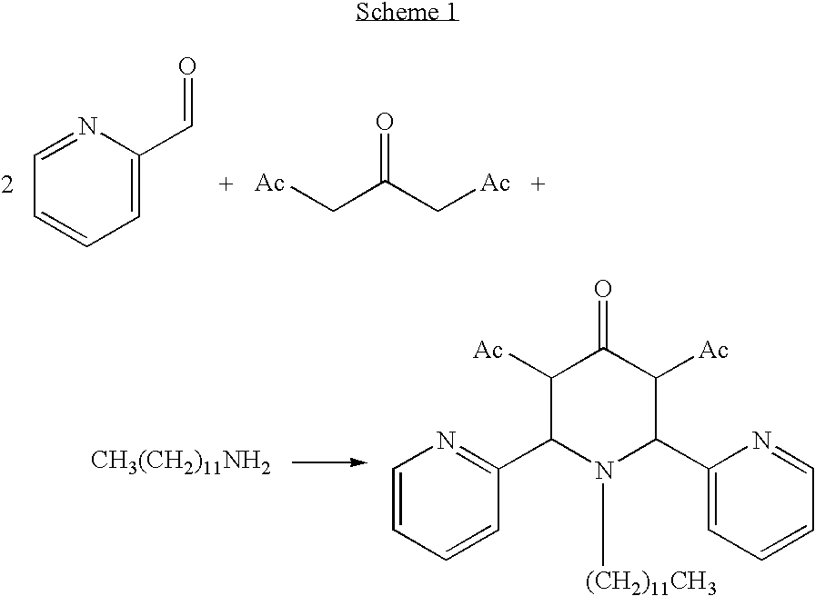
C1=C(C=O)N=CC=C1.[Ac]CC(C[Ac])=O.[CH3(CH2)11NH2].C1([Ac])C(C2=NC=CC=C2)N([(CH2)11CH3])C(C2=CC=CC=N2)C([Ac])C1=O
